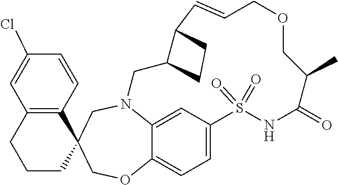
N12C3=CC(=CC=C3OCC3(C4=C(C=C(Cl)C=C4)CCC3)C1)S(=O)(=O)NC(=O)C(C)COCC=CC1C(C2)CC1
